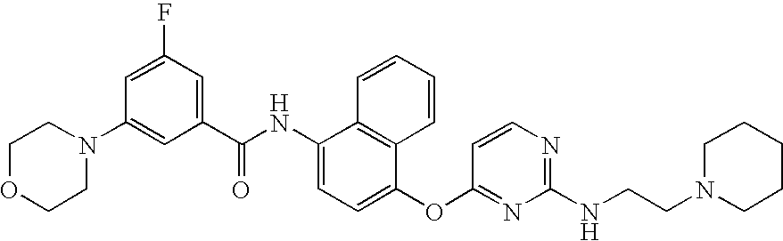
C1OCCN(C2=CC(C(NC3=CC=C(OC4=NC(NCCN5CCCCC5)=NC=C4)C4=C3C=CC=C4)=O)=CC(F)=C2)C1
